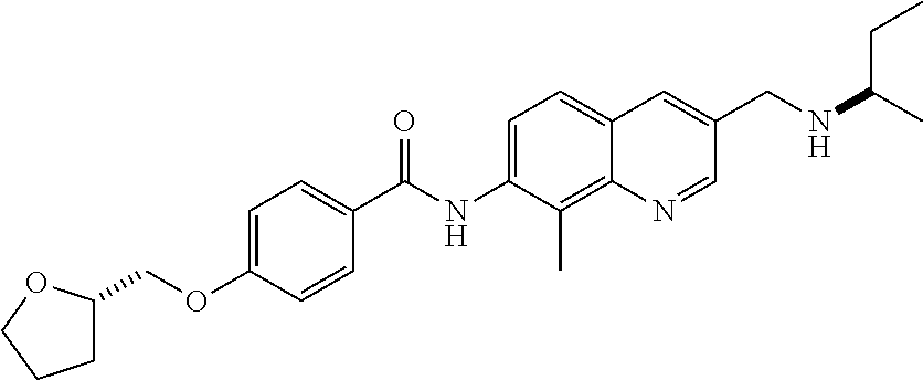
C1=C(OCC2CCCO2)C=CC(C(NC2=CC=C3C(=C2C)N=CC(CNC(C)CC)=C3)=O)=C1
